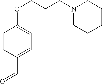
C1=CC(C=O)=CC=C1OCCCN1CCCCC1
